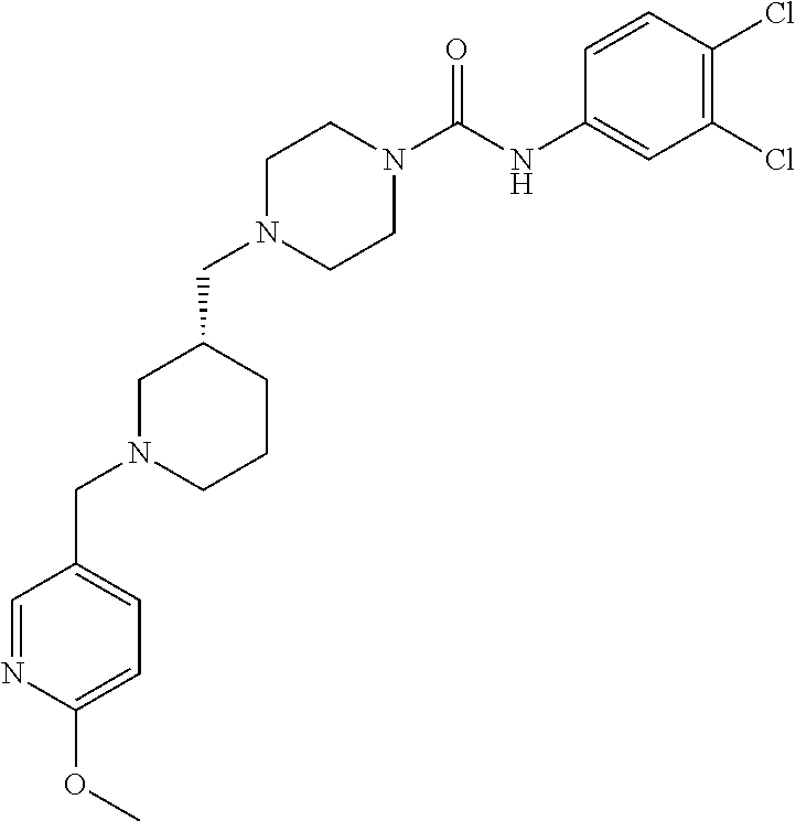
C1N(CC2CN(CC3=CC=C(OC)N=C3)CCC2)CCN(C(NC2=CC(Cl)=C(Cl)C=C2)=O)C1
